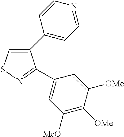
C1(C2=CC=NC=C2)=CSN=C1C1=CC([MeO])=C([OMe])C([OMe])=C1
